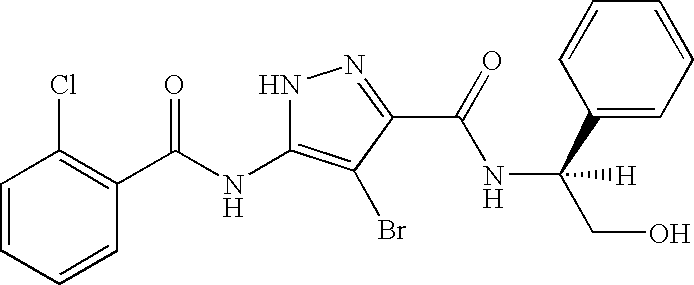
C1=CC=CC(C(NC2=C(Br)C(C(NC(C3=CC=CC=C3)(CO)[H])=O)=NN2)=O)=C1Cl
